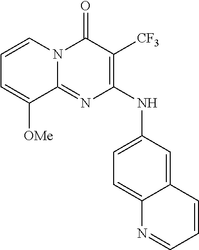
C1=CN2C(=NC(NC3=CC=C4C(=C3)C=CC=N4)=C([CF3])C2=O)C([OMe])=C1
